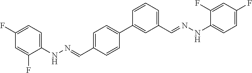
C1(F)=CC=C(NN=CC2=CC=C(C3=CC(C=NNC4=CC=C(F)C=C4F)=CC=C3)C=C2)C(F)=C1
